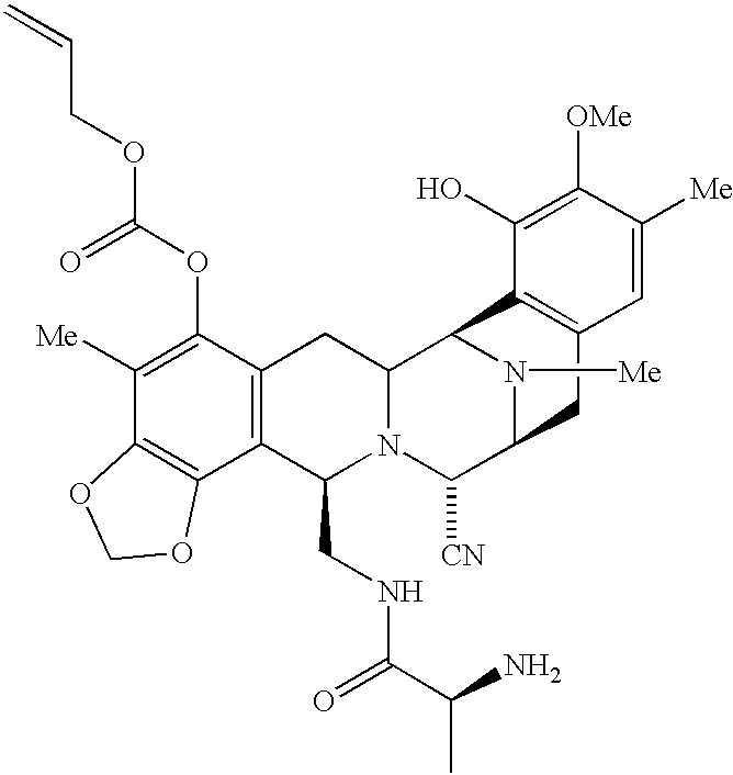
C1([Me])=C(OC(OCC=C)=O)C2=C(C3=C1OCO3)C(CNC(=O)C(N)C)N1C(C2)C2N([Me])C(C1[CN])CC1=C2C(O)=C([OMe])C([Me])=C1
